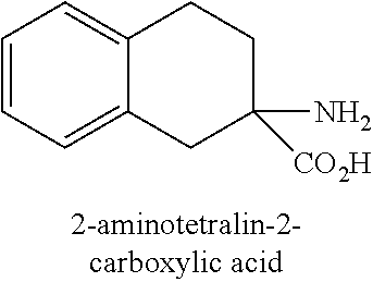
C1=CC=C2C(=C1)CCC(N)([CO2H])C2
